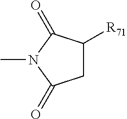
C1([R71])CC(=O)N(C)C1=O
